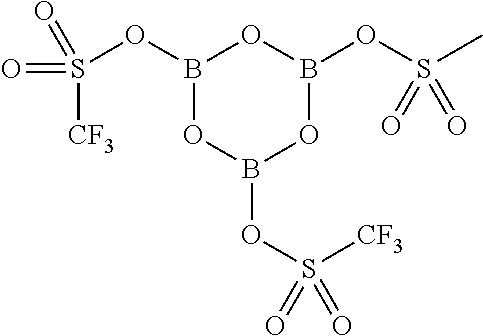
S(OB1OB(OS(=O)([CF3])=O)OB(OS(=O)(C)=O)O1)([CF3])(=O)=O
